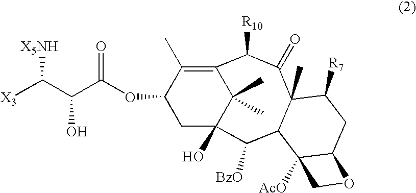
[X3]C(C(O)C(OC1CC2(O)C(C)(C)C(=C1C)C([R10])C(=O)C1(C)C(C2[BzO])C2([AcO])C(CC1[R7])OC2)=O)[X5NH]
